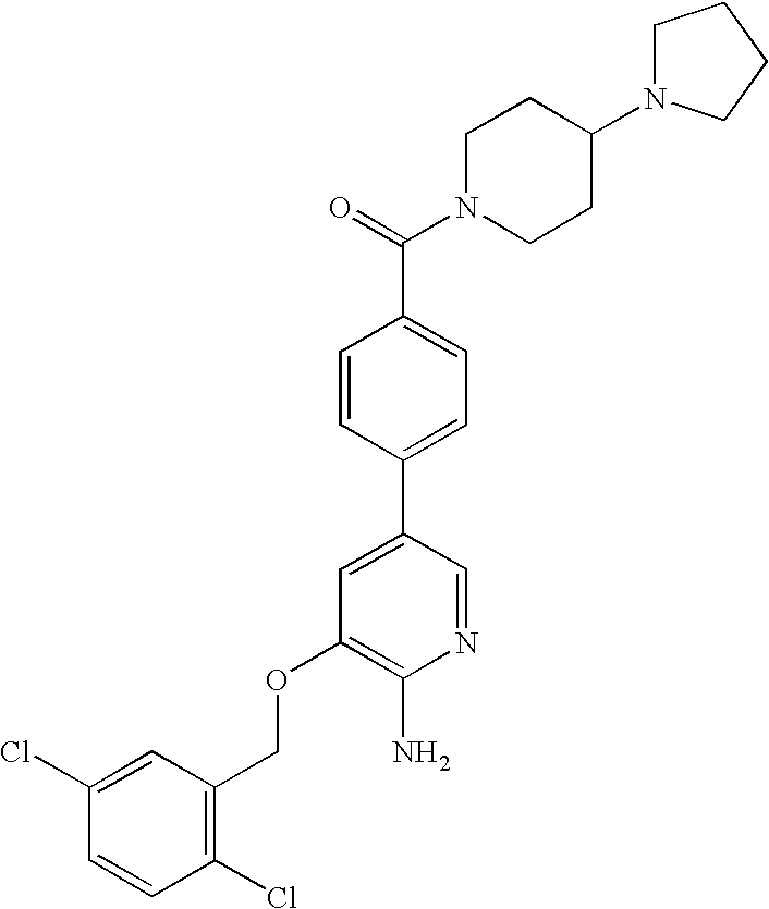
C(OC1=C(N)N=CC(C2=CC=C(C(=O)N3CCC(N4CCCC4)CC3)C=C2)=C1)C1=C(Cl)C=CC(Cl)=C1
